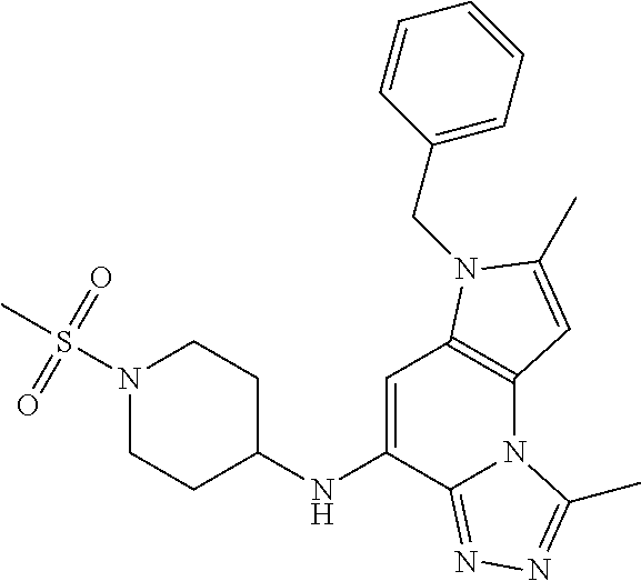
C1CC(NC2=CC3=C(N4C2=NN=C4C)C=C(C)N3CC2=CC=CC=C2)CCN1S(=O)(=O)C
